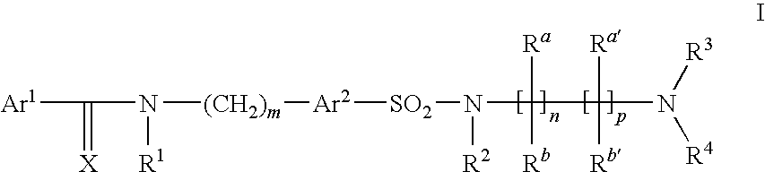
[Ar1]C(N([R1])[(CH2)m][Ar2][SO2]N([R2])C([Ra])([Rb])C([Ra])([Rb])N([R3])[R4])=[X]
